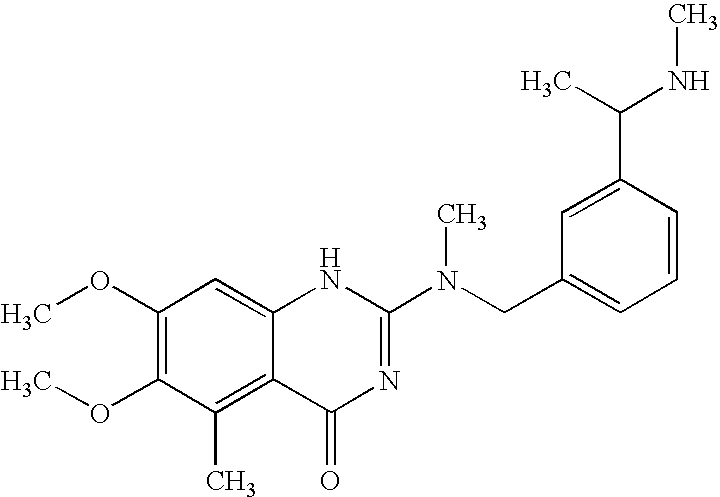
C1(OC)=C(OC)C(C)=C2C(=C1)NC(N(CC1=CC=CC(C(NC)C)=C1)C)=NC2=O
